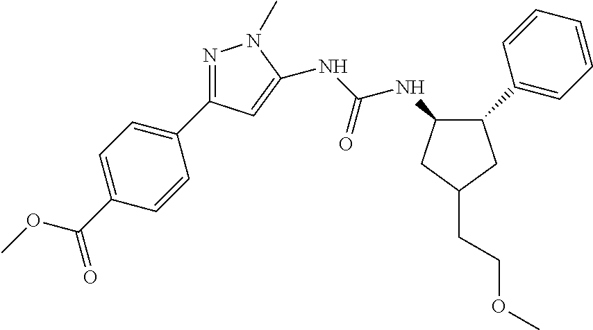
C1(C2=CC=CC=C2)CC(CCOC)CC1NC(NC1=CC(C2=CC=C(C(=O)OC)C=C2)=NN1C)=O
